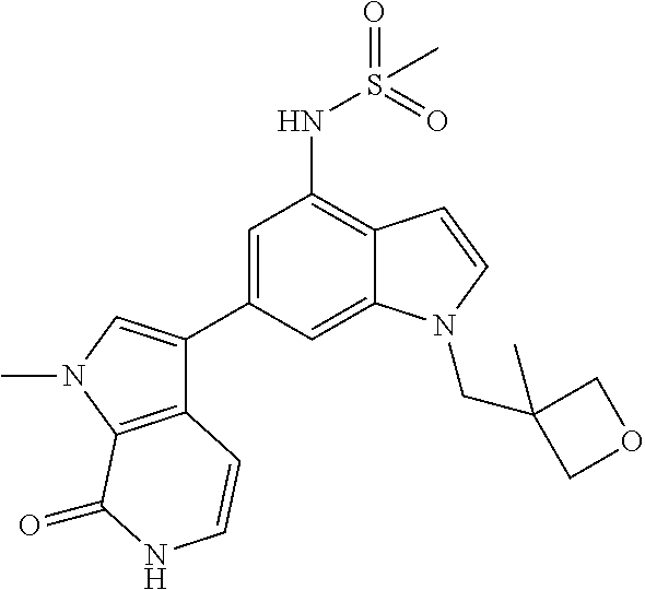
C1=C(C2=CN(C)C3=C2C=CNC3=O)C=C2C(=C1NS(=O)(=O)C)C=CN2CC1(C)COC1
